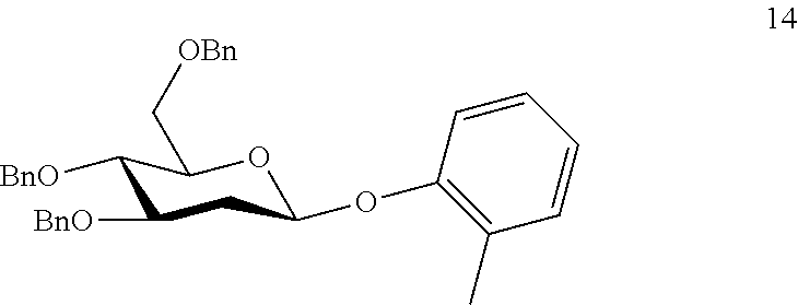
C1([BnO])C([BnO])CC(OC2=C(C)C=CC=C2)OC1C[OBn]
